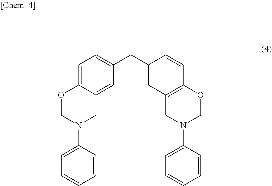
C1=C2C(=CC(CC3=CC4=C(C=C3)OCN(C3=CC=CC=C3)C4)=C1)CN(C1=CC=CC=C1)CO2
